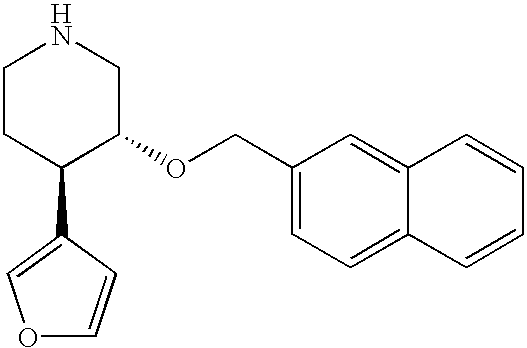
C1CC(C2=COC=C2)C(OCC2=CC=C3C(=C2)C=CC=C3)CN1
